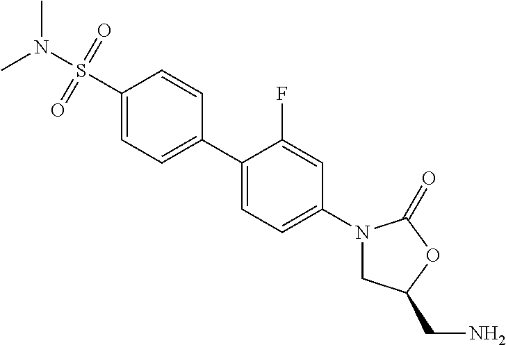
C1(S(N(C)C)(=O)=O)=CC=C(C2=CC=C(N3CC(CN)OC3=O)C=C2F)C=C1
